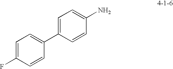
C1=C(F)C=CC(C2=CC=C(N)C=C2)=C1
